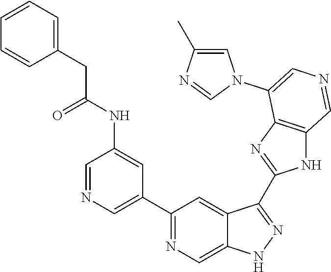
C1(C2=CN=CC(NC(CC3=CC=CC=C3)=O)=C2)=NC=C2C(=C1)C(C1=NC3=C(N1)C=NC=C3N1C=C(C)N=C1)=NN2
